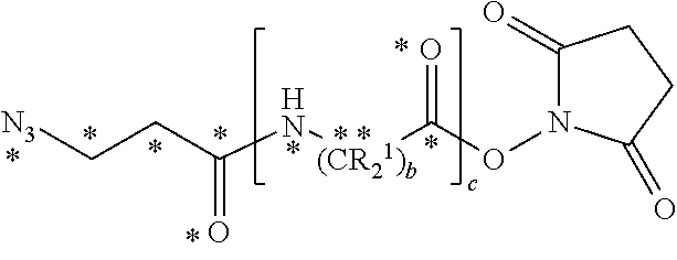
N([(CR21)b]C(=O)ON1C(=O)CCC1=O)C(CC[N3])=O
